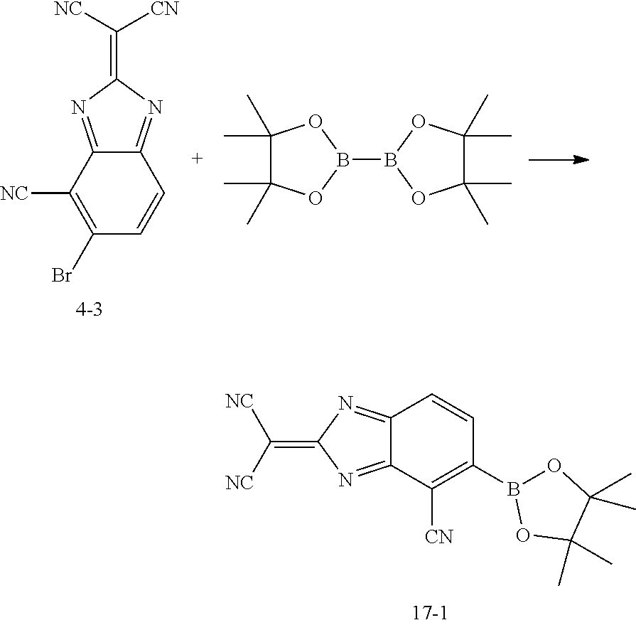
C12=NC(=C([NC])[NC])N=C1C([CN])=C(B1OC(C)(C)C(C)(C)O1)C=C2.C12=NC(=C([CN])[NC])N=C1C([NC])=C(Br)C=C2.C1(C)(C)C(C)(C)OB(B2OC(C)(C)C(C)(C)O2)O1
